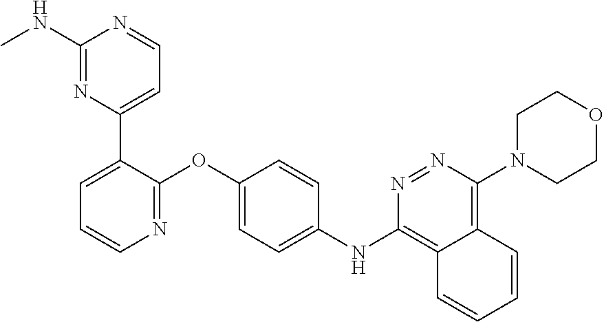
C1(NC)=NC(C2=CC=CN=C2OC2=CC=C(NC3=C4C(=C(N5CCOCC5)N=N3)C=CC=C4)C=C2)=CC=N1
